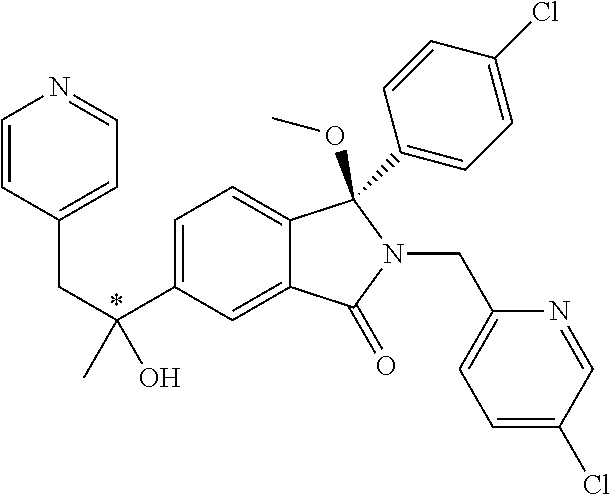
C(C(C1=CC=C2C(=C1)C(=O)N(CC1=CC=C(Cl)C=N1)C2(OC)C1=CC=C(Cl)C=C1)(C)O)C1=CC=NC=C1
